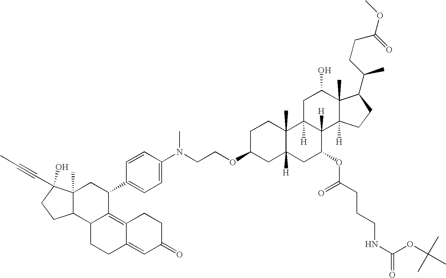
O(C(CCC(C)C1C2(C)C([H])(CC1)C1([H])C([H])(CC2O)C2(C)C([H])(CC1OC(=O)CCCNC(=O)OC(C)(C)C)CC(OCCN(C)C1=CC=C(C3CC4(C)C(C5C3=C3C(=CC(=O)CC3)CC5)CCC4(O)C#CC)C=C1)CC2)=O)C
